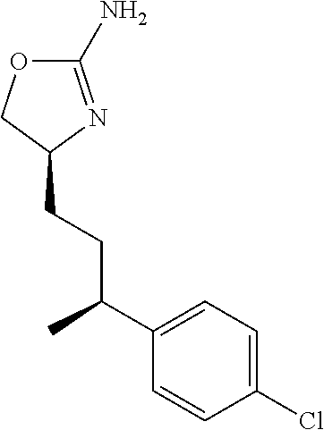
C1(Cl)=CC=C(C(C)CCC2N=C(N)OC2)C=C1
